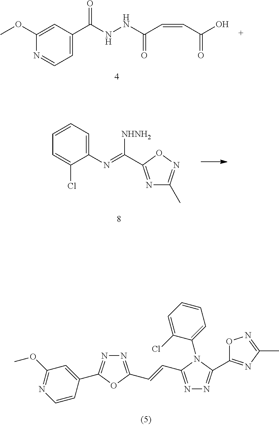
C1(OC)=CC(C(NNC(C=CC(O)=O)=O)=O)=CC=N1.C(=NC1=CC=CC=C1Cl)([NHNH2])C1=NC(C)=NO1.N1=C(C=CC2=NN=C(C3=NC(C)=NO3)N2C2=CC=CC=C2Cl)OC(C2=CC(OC)=NC=C2)=N1
